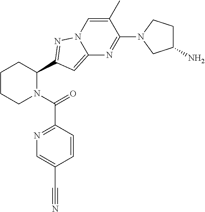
C1CCN(C(=O)C2=NC=C(C#N)C=C2)C(C2=NN3C(=C2)N=C(N2CC(N)CC2)C(C)=C3)C1
